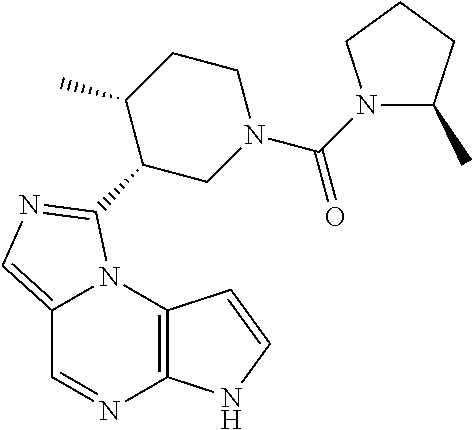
C12=CN=C(C3CN(C(=O)N4C(C)CCC4)CCC3C)N1C1=C(N=C2)NC=C1
